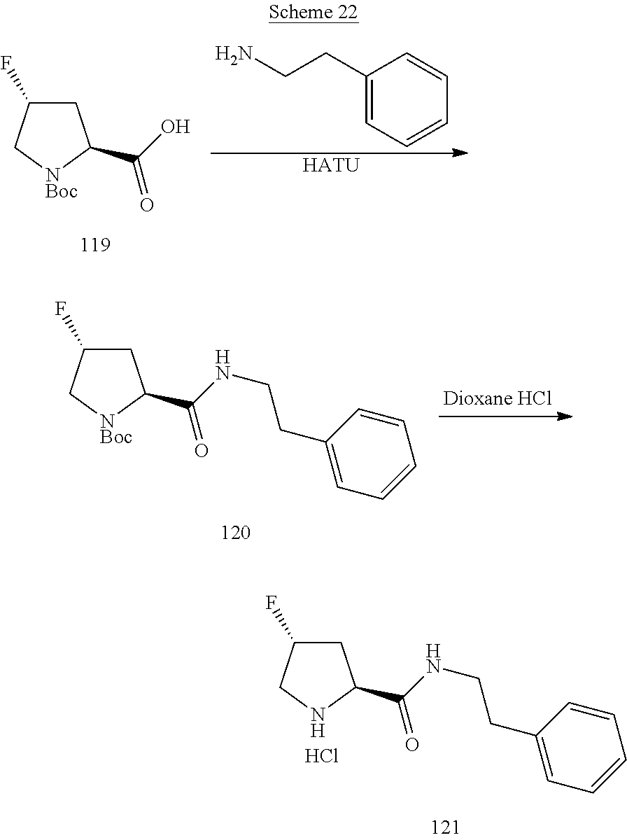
C1C(F)C[NBoc]C1C(O)=O.C1(CCN)=CC=CC=C1.[HATU].C1C(F)C[NBoc]C1C(NCCC1=CC=CC=C1)=O.Cl.C1C(F)CNC1C(NCCC1=CC=CC=C1)=O
